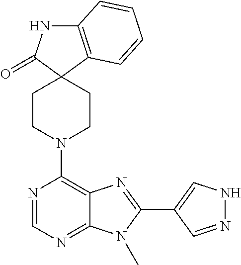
C12=C(C=CC=C1)C1(C(=O)N2)CCN(C2=C3C(=NC=N2)N(C)C(C2=CNN=C2)=N3)CC1
